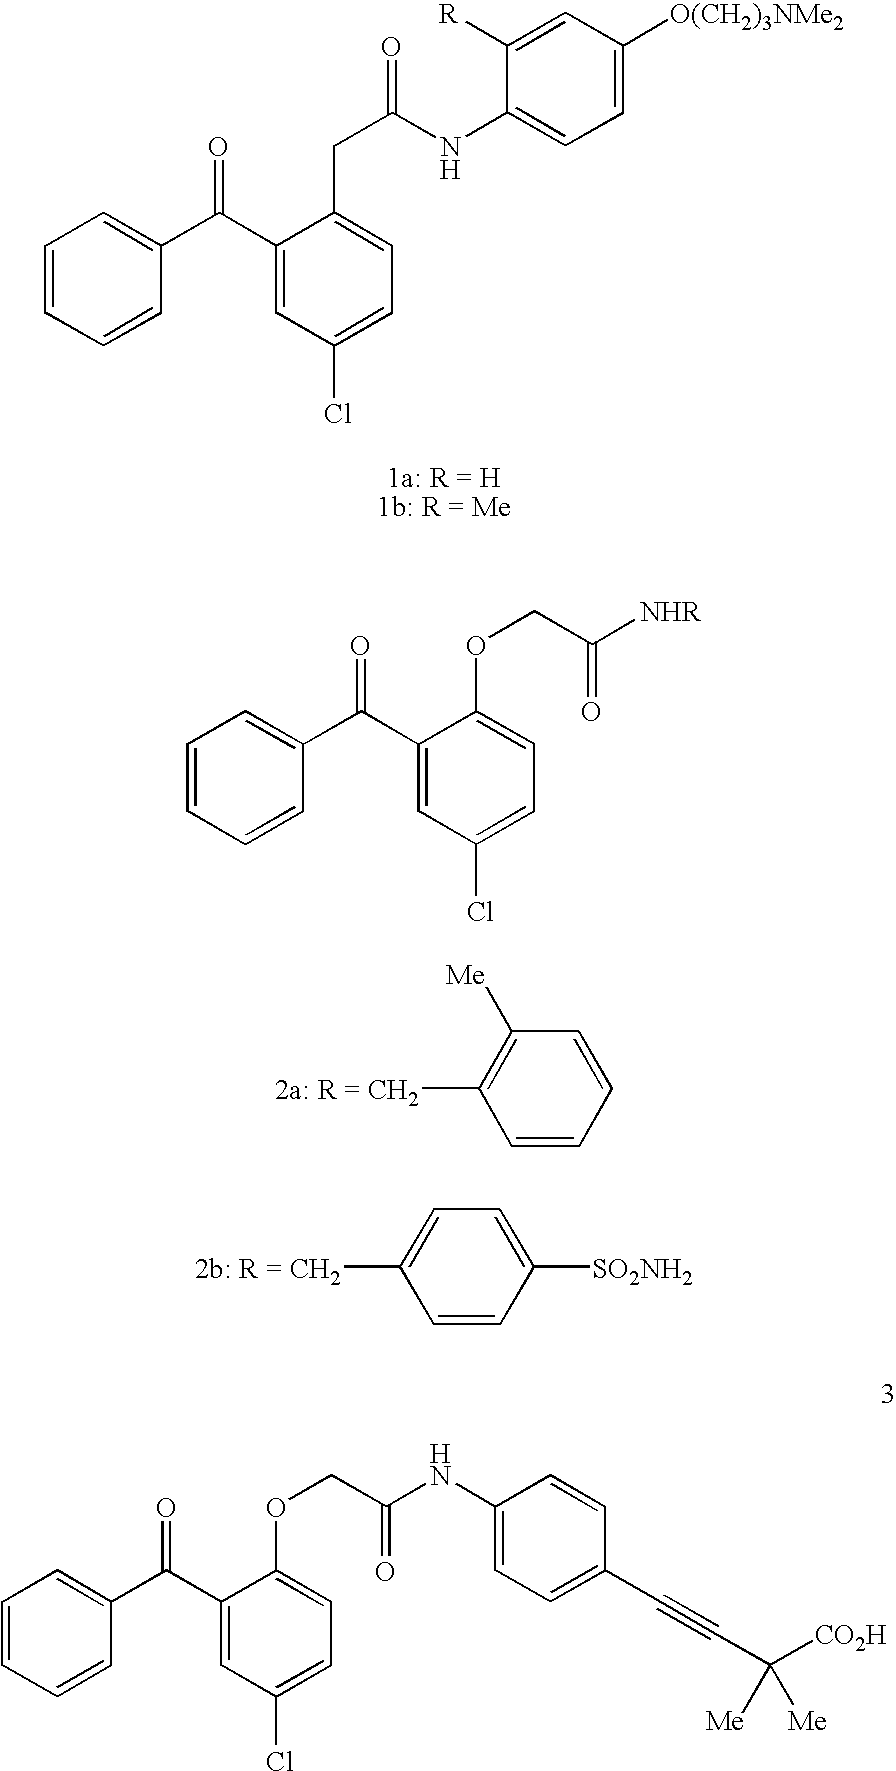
C1=CC=CC(C(C2=CC(Cl)=CC=C2CC(=O)NC2=CC=C([O(CH2)3NMe2])C=C2[R])=O)=C1.C1=CC=CC(C(C2=CC(Cl)=CC=C2OCC([NHR])=O)=O)=C1.C1=CC=CC([Me])=C1[2a: R = CH2].C1=CC([SO2NH2])=CC=C1[2b: R = CH2].C1=CC=CC(C(C2=CC(Cl)=CC=C2OCC(NC2=CC=C(C#CC([CO2H])([Me])[Me])C=C2)=O)=O)=C1
